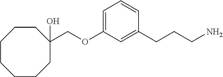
C(OC1=CC=CC(CCCN)=C1)C1(O)CCCCCCC1
